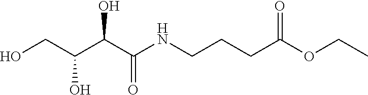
OCC(C(C(=O)NCCCC(OCC)=O)O)O
